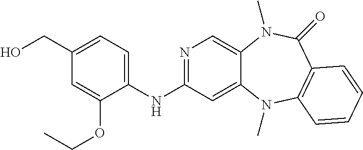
C1(NC2=NC=C3C(=C2)N(C)C2=C(C(=O)N3C)C=CC=C2)=CC=C(CO)C=C1OCC
